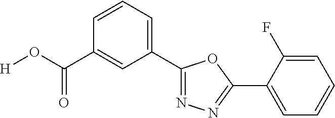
[H]OC(=O)C1=CC(C2=NN=C(C3=CC=CC=C3F)O2)=CC=C1
